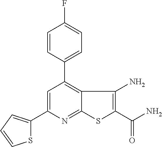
C1=CC(C2=C3C(=NC(C4=CC=CS4)=C2)SC(C(=O)N)=C3N)=CC=C1F
